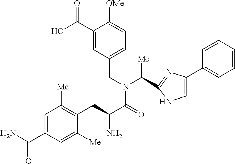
OC(C1=CC(CN(C([Me])C2=NC(C3=CC=CC=C3)=CN2)C(=O)C(N)CC2=C([Me])C=C(C(N)=O)C=C2[Me])=CC=C1[OMe])=O
